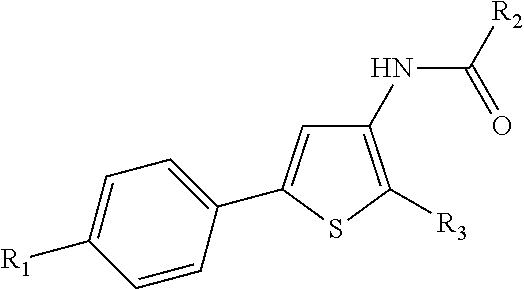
C1(NC([R2])=O)=C([R3])SC(C2=CC=C([R1])C=C2)=C1
